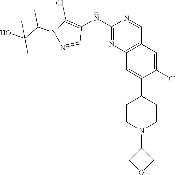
C12=C(C=C(Cl)C(C3CCN(C4COC4)CC3)=C1)C=NC(NC1=C(Cl)N(C(C)C(C)(O)C)N=C1)=N2
